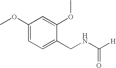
C1(OC)=CC=C(CNC([H])=O)C(OC)=C1
